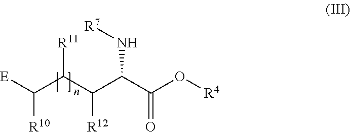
[E]C(C(C(C(C(O[R4])=O)N[R7])[R12])[R11])[R10]
